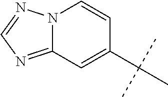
C12=NC=NN1C=CC(C(C)(C)C)=C2
